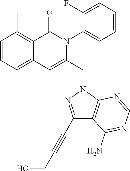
C1=CC=C2C(=C1C)C(=O)N(C1=CC=CC=C1F)C(CN1C3=C(C(N)=NC=N3)C(C#CCO)=N1)=C2
